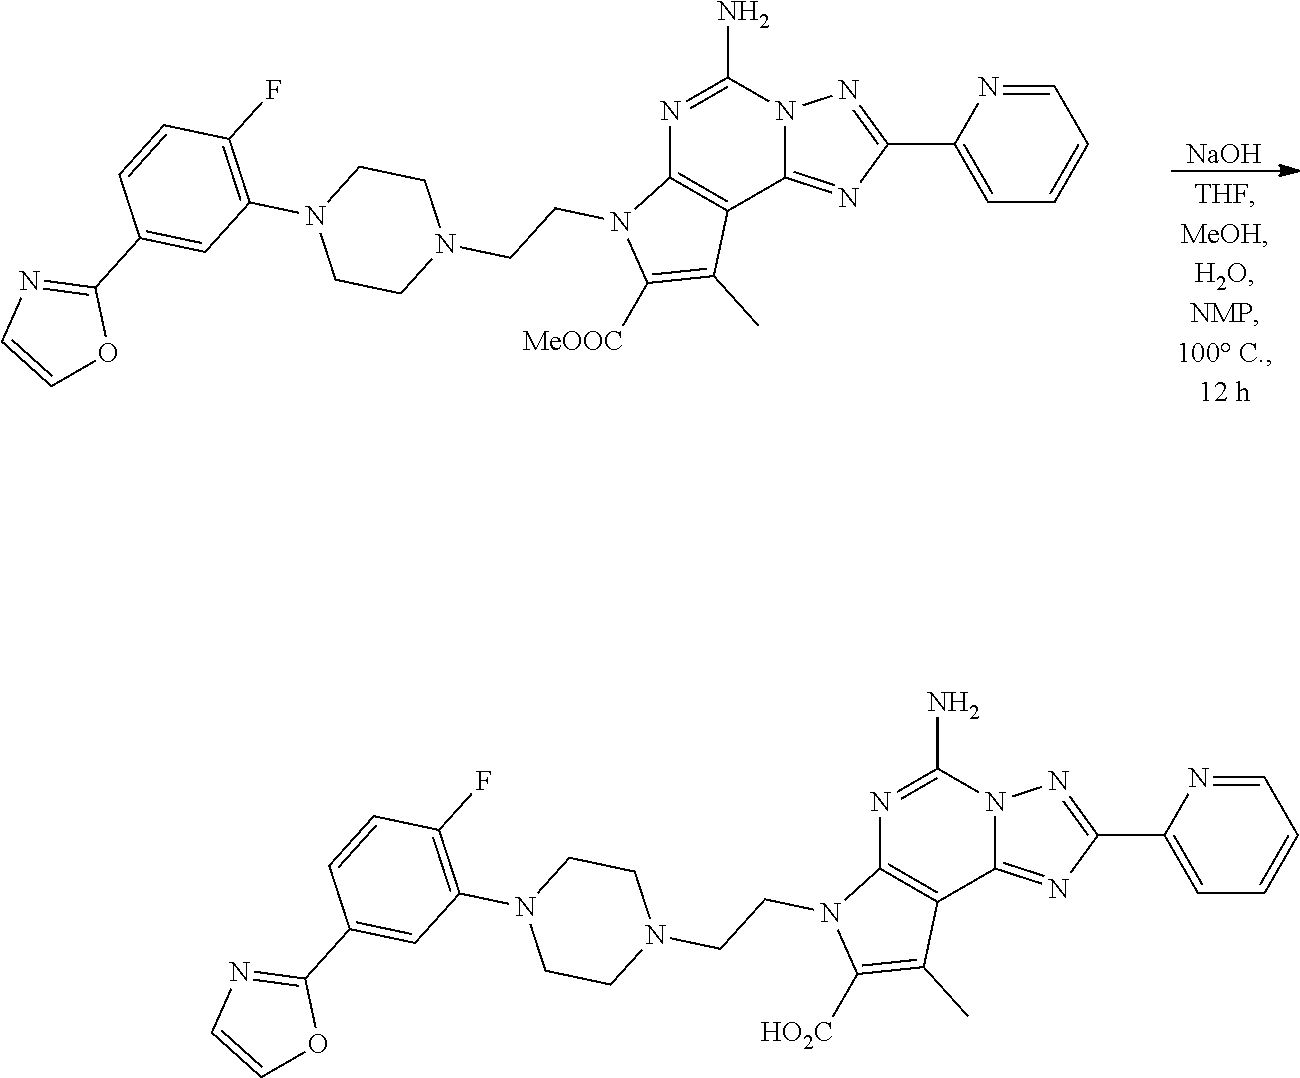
N1=C(N)N2C(=NC(C3=CC=CC=N3)=N2)C2=C1N(CCN1CCN(C3=C(F)C=CC(C4=NC=CO4)=C3)CC1)C([HO2C])=C2C.N1=C(N)N2C(=NC(C3=CC=CC=N3)=N2)C2=C1N(CCN1CCN(C3=C(F)C=CC(C4=NC=CO4)=C3)CC1)C([MeOOC])=C2C.[NaOH]
